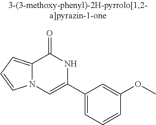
C12=CC=CN1C=C(C1=CC=CC(OC)=C1)NC2=O
